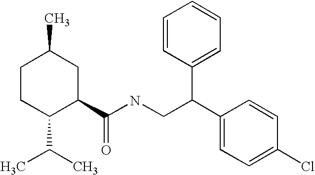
C1CC(C(C)C)C(C(NCC(C2=CC=C(Cl)C=C2)C2=CC=CC=C2)=O)CC1C
